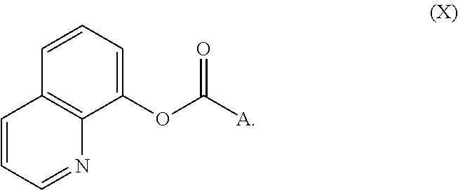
C1(OC([A])=O)=CC=CC2=C1N=CC=C2
